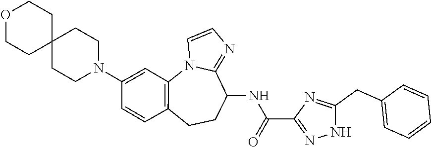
N12C3=C(C=CC(N4CCC5(CC4)CCOCC5)=C3)CCC(NC(=O)C3=NNC(CC4=CC=CC=C4)=N3)C1=NC=C2
